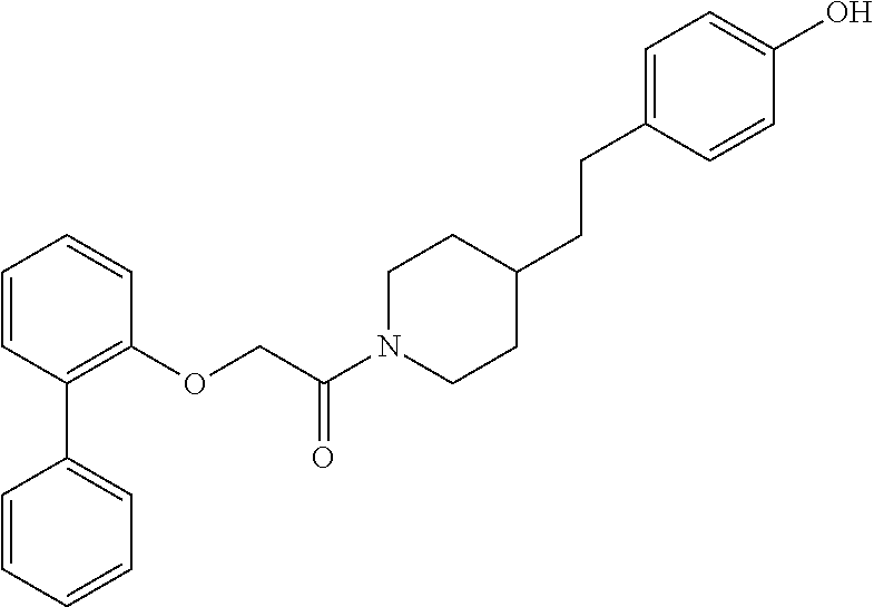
C1=CC=CC=C1C1=C(OCC(N2CCC(CCC3=CC=C(O)C=C3)CC2)=O)C=CC=C1
